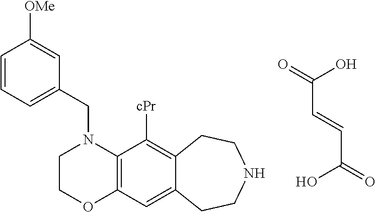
C12=C(C=C3C(=C1[cPr])CCNCC3)OCCN2CC1=CC=CC([OMe])=C1.OC(C=CC(O)=O)=O
